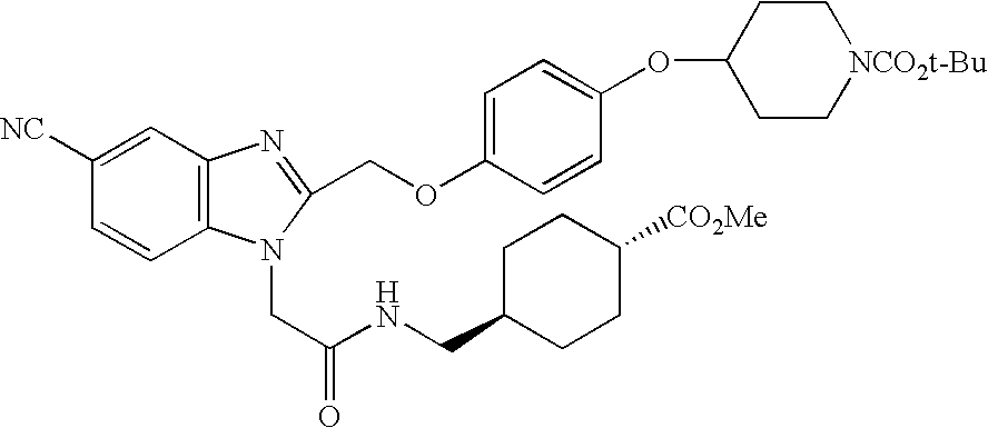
C1=C(OCC2=NC3=C(N2CC(NCC2CCC([CO2Me])CC2)=O)C=CC([NC])=C3)C=CC(OC2CC[NCO2t-Bu]CC2)=C1
